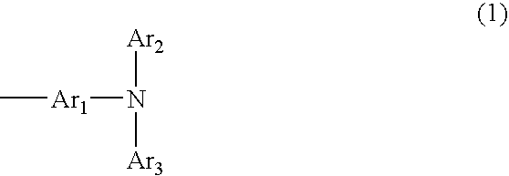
C[Ar1]N([Ar2])[Ar3]
